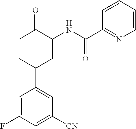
C1=C(F)C=C([CN])C=C1C1CC(NC(C2=NC=CC=C2)=O)C(=O)CC1
